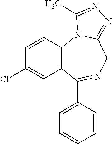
C1=CC2=C(C=C1Cl)C(C1=CC=CC=C1)=NCC1=NN=C(C)N21
